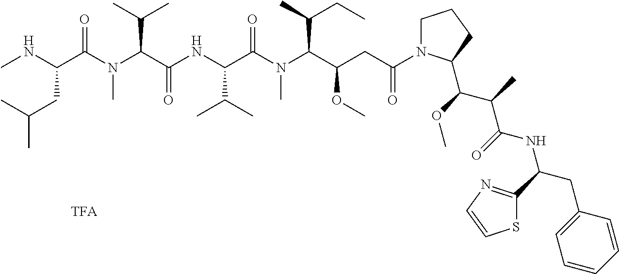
N(C(C(NC(C(N(C(C(CC(N1CCCC1C(C(C)C(NC(CC1=CC=CC=C1)C1=NC=CS1)=O)OC)=O)OC)C(C)CC)C)=O)C(C)C)=O)C(C)C)(C(C(CC(C)C)NC)=O)C
